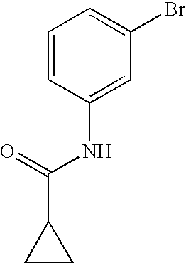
C1=CC(NC(=O)C2CC2)=CC(Br)=C1
